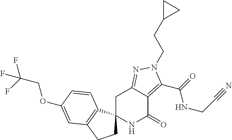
C1C2(C3=C(C1)C=C(OCC(F)(F)F)C=C3)NC(=O)C1=C(C(=O)NCC#N)N(CCC3CC3)N=C1C2
